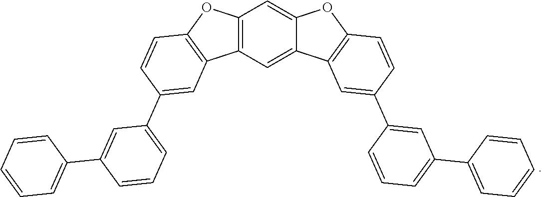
C1=CC(C2=CC(C3=CC4=C(C=C3)OC3=C4C=C4C(=C3)OC3=C4C=C(C4=CC(C5=CC=CC=C5)=CC=C4)C=C3)=CC=C2)=CC=C1
